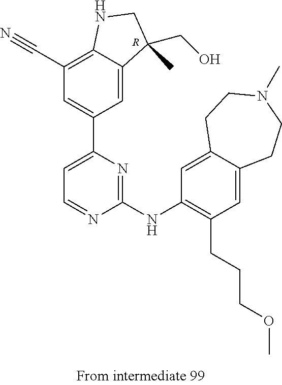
C1(NC2=C(CCCOC)C=C3C(=C2)CCN(C)CC3)=NC(C2=CC(C#N)=C3C(=C2)C(CO)(C)CN3)=CC=N1.[R]
